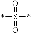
*S(*)(=O)=O
